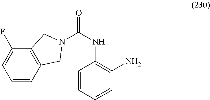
C1=CC2=C(C(F)=C1)CN(C(NC1=C(N)C=CC=C1)=O)C2
